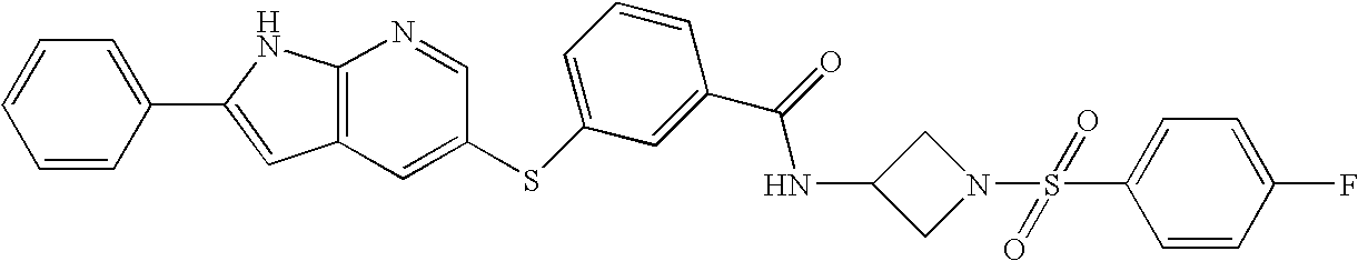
C1=CC(C2=CC3=C(N2)N=CC(SC2=CC=CC(C(NC4CN(S(C5=CC=C(F)C=C5)(=O)=O)C4)=O)=C2)=C3)=CC=C1
